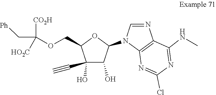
N1(C2OC(COC(C[Ph])([CO2H])[HO2C])C(C#C)(O)C2O)C=NC2=C1N=C(Cl)N=C2NC
